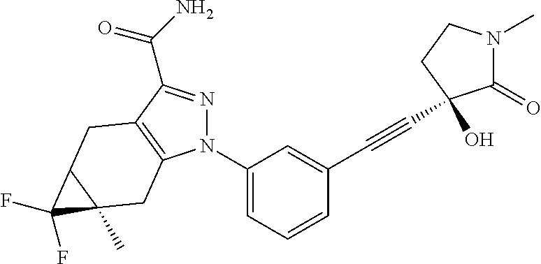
C1(=O)N(C)CCC1(O)C#CC1=CC(N2N=C(C(=O)N)C3=C2CC2(C)C(C3)C2(F)F)=CC=C1
